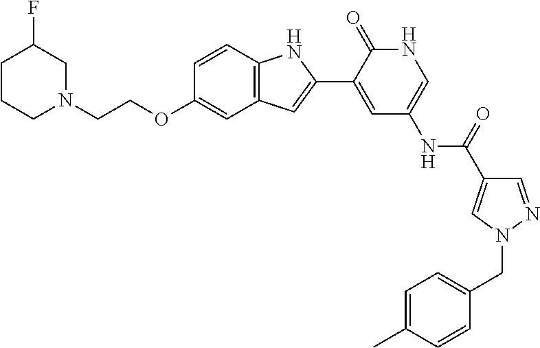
C1=CC2=C(C=C1OCCN1CC(F)CCC1)C=C(C1=CC(NC(=O)C3=CN(CC4=CC=C(C)C=C4)N=C3)=CNC1=O)N2
